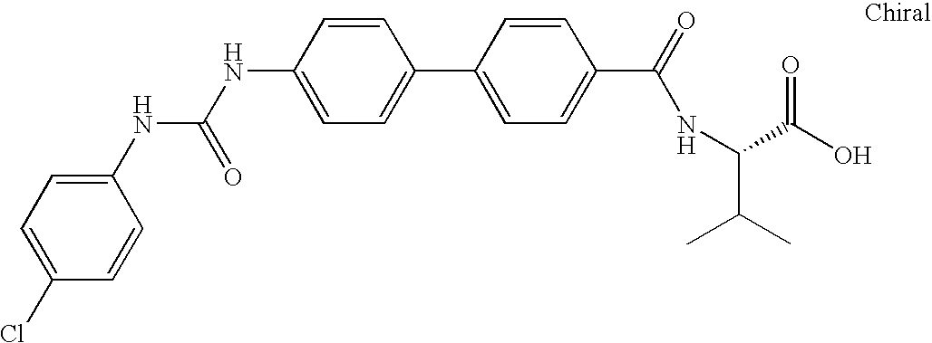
C1=C(NC(=O)NC2=CC=C(Cl)C=C2)C=CC(C2=CC=C(C(=O)NC(C(C)C)C(O)=O)C=C2)=C1
